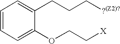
C1=CC=C(OCC[X])C(CCC[?(Z2)?])=C1
